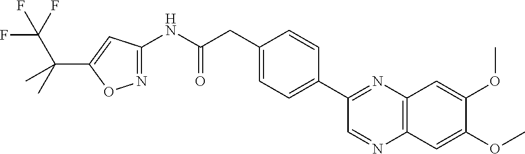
N1=C(NC(CC2=CC=C(C3=NC4=C(N=C3)C=C(OC)C(OC)=C4)C=C2)=O)C=C(C(C(F)(F)F)(C)C)O1
